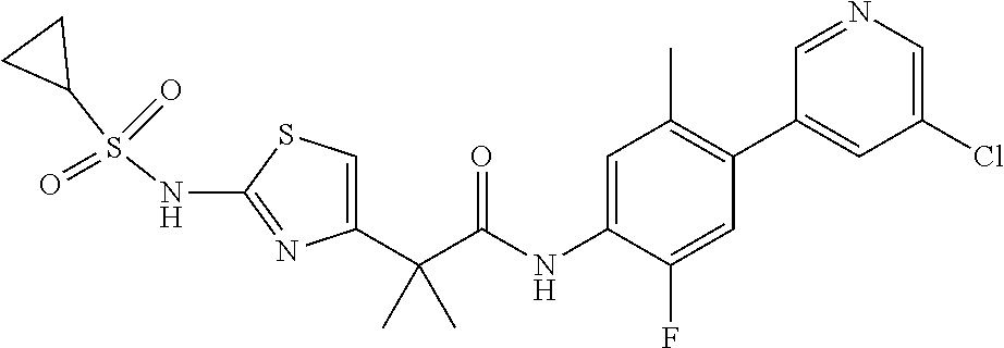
C1=C(C(C(NC2=CC(C)=C(C3=CC(Cl)=CN=C3)C=C2F)=O)(C)C)N=C(NS(C2CC2)(=O)=O)S1
